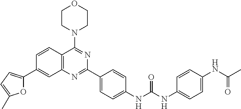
C1=CC2=C(C=C1C1=CC=C(C)O1)N=C(C1=CC=C(NC(NC3=CC=C(NC(C)=O)C=C3)=O)C=C1)N=C2N1CCOCC1
